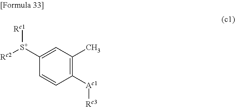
C1([S+]([Rc1])[Rc2])=CC(C)=C([Ac1][Rc3])C=C1
